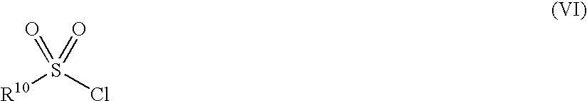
[R10]S(Cl)(=O)=O
